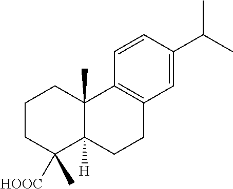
C1CC([HOOC])(C)C2([H])C(C)(C1)C1=C(CC2)C=C(C(C)C)C=C1
